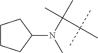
C1CCC(N(C(C)(C)C(C)(C)C)C)C1
